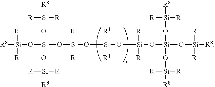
[R8][Si](O[Si](O[Si]([R])([R])[R8])(O[Si]([R])([R])[R8])O[Si]([R])([R])O[Si]([R1])([R1])O[Si]([R])([R])O[Si](O[Si]([R])([R])[R8])(O[Si]([R])([R])[R8])O[Si]([R])([R])[R8])([R])[R]
